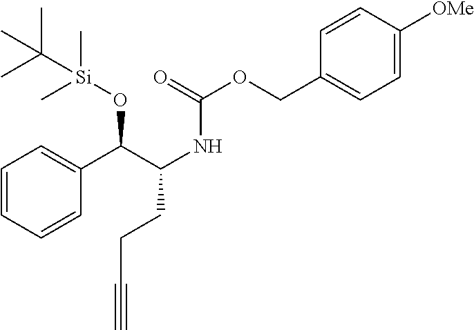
C1=CC=CC(C(C(NC(=O)OCC2=CC=C([OMe])C=C2)CCC#C)O[Si](C)(C)C(C)(C)C)=C1
